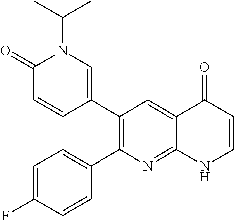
C1(=O)C=CC(C2=C(C3=CC=C(F)C=C3)N=C3C(=C2)C(=O)C=CN3)=CN1C(C)C
